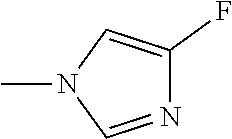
CN1C=NC(F)=C1
